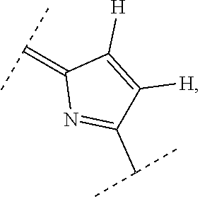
C(=C1N=C(C(C)C)C([H])=C1[H])(C)C
